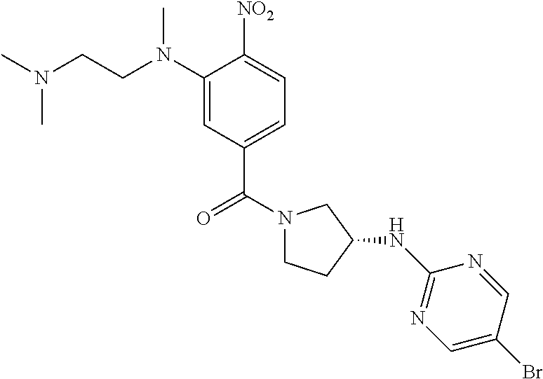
C1(N(CCN(C)C)C)=CC(C(N2CCC(NC3=NC=C(Br)C=N3)C2)=O)=CC=C1[NO2]
